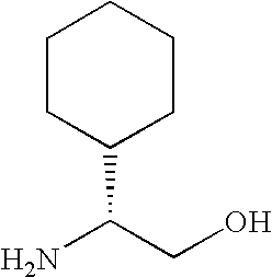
C1(C(CO)N)CCCCC1
